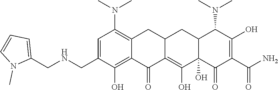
C1=C(CNCC2=CC=CN2C)C(O)=C2C(=C1N(C)C)CC1C(=C(O)C3(O)C(C1)C(N(C)C)C(O)=C(C(N)=O)C3=O)C2=O
